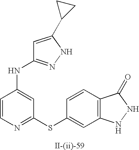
C1=CN=C(SC2=CC3=C(C=C2)C(=O)NN3)C=C1NC1=NNC(C2CC2)=C1
